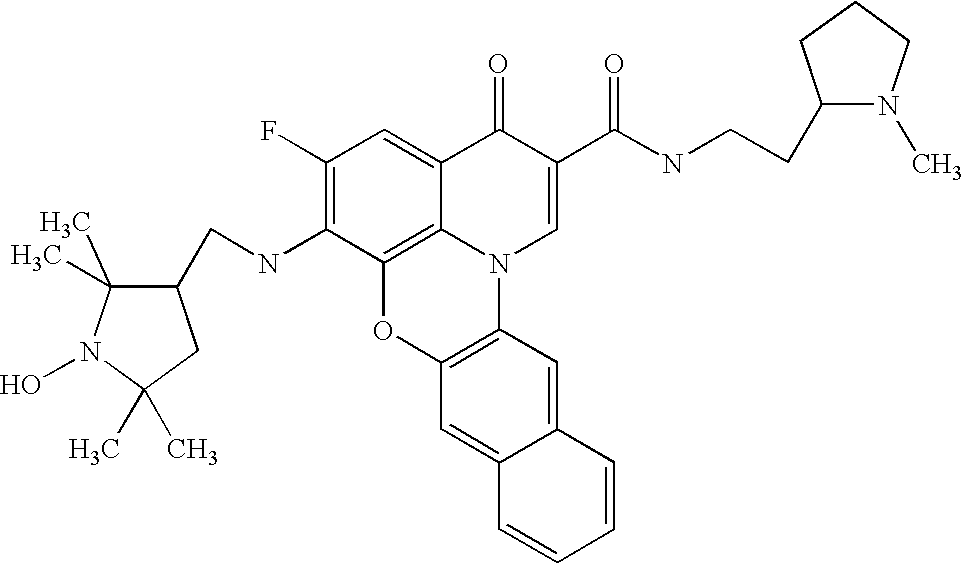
C1(F)=C(NCC2C(C)(C)N(O)C(C)(C)C2)C2=C3C(=C1)C(=O)C(C(=O)NCCC1N(C)CCC1)=CN3C1=C(O2)C=C2C(=C1)C=CC=C2
